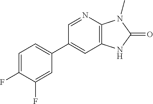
C1=NC2=C(C=C1C1=CC=C(F)C(F)=C1)NC(=O)N2C
